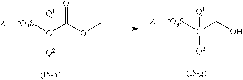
[Q2]C([-O3S])(C(OC)=O)[Q1].[Q2]C([-O3S])(CO)[Q1]
